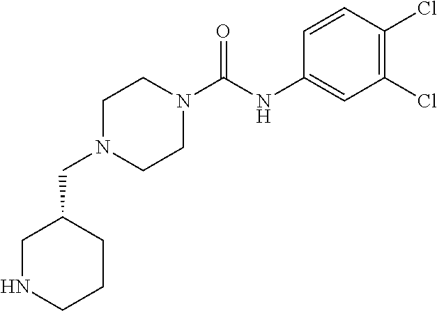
C1N(C(NC2=CC(Cl)=C(Cl)C=C2)=O)CCN(CC2CCCNC2)C1
